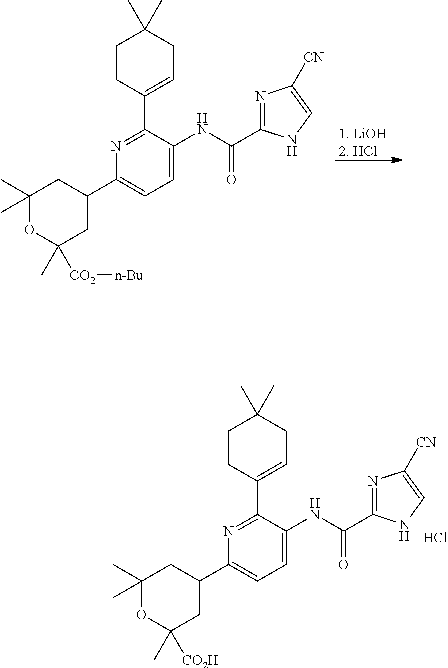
N1=C(C2=CCC(C)(C)CC2)C(NC(=O)C2=NC([CN])=CN2)=CC=C1C1CC(C)([CO2H])OC(C)(C)C1.Cl.[1. LiOH2. HCl].N1=C(C2=CCC(C)(C)CC2)C(NC(=O)C2=NC([CN])=CN2)=CC=C1C1CC(C)([CO2][n-Bu])OC(C)(C)C1
